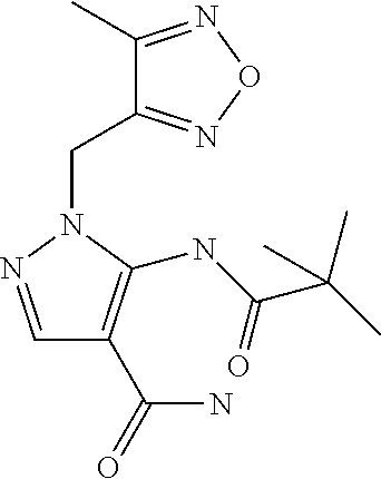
C1(C)=NON=C1CN1C(NC(C(C)(C)C)=O)=C(C(=O)N)C=N1
